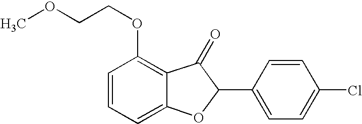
C1=CC=C2C(=C1OCCOC)C(=O)C(C1=CC=C(Cl)C=C1)O2
